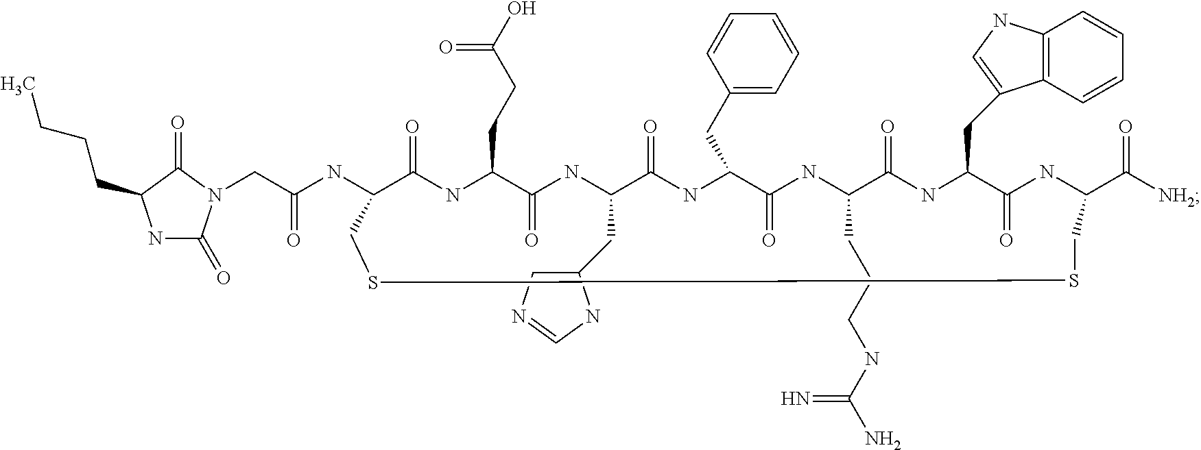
N1C(=O)N(CC(NC2C(=O)NC(CCC(O)=O)C(=O)NC(CC3=CN=CN3)C(=O)NC(CC3=CC=CC=C3)C(=O)NC(CCCNC(N)=N)C(=O)NC(CC3=CNC4=C3C=CC=C4)C(=O)NC(C([NH2])=O)CSSC2)=O)C(=O)C1CCCC
